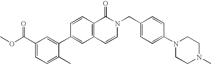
C1(C(OC)=O)=CC=C(C)C(C2=CC3=C(C=C2)C(=O)N(CC2=CC=C(N4CCN(C)CC4)C=C2)C=C3)=C1
